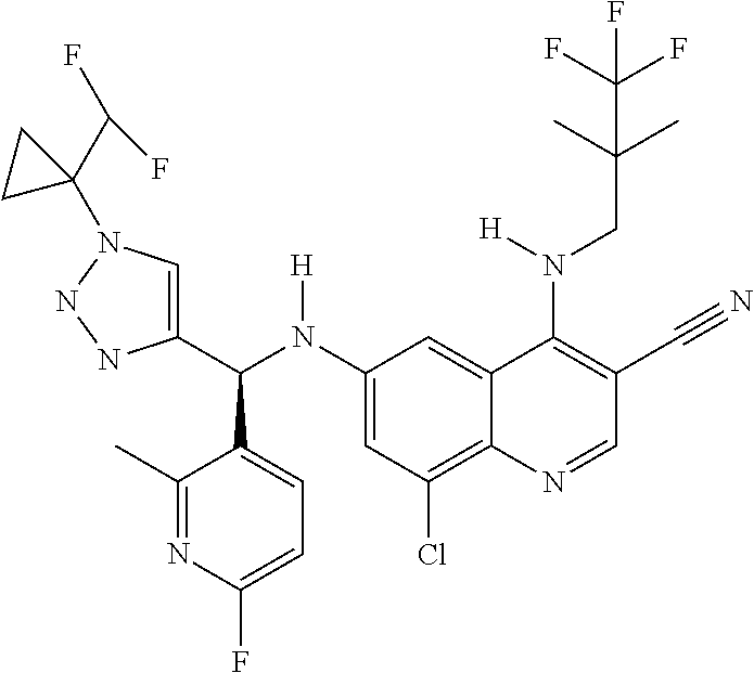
C1(N(C(C2=CN(C3(C(F)F)CC3)NN2)C2=CC=C(F)N=C2C)[H])=CC(Cl)=C2C(=C1)C(N(CC(C)(C)C(F)(F)F)[H])=C(C#N)C=N2
